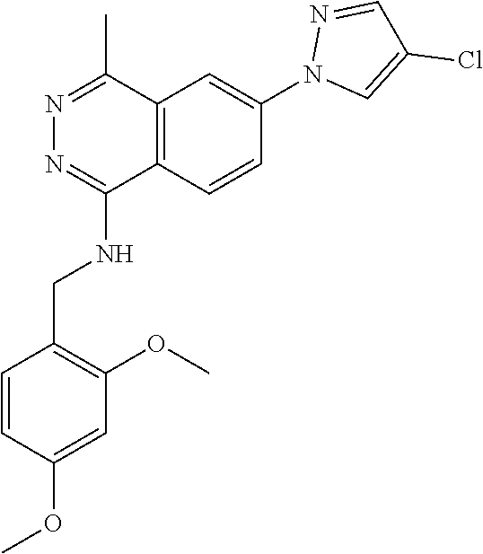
O(C)C1=CC(OC)=C(CNC2=NN=C(C)C3=C2C=CC(N2C=C(Cl)C=N2)=C3)C=C1
